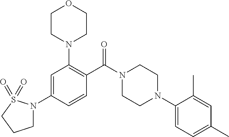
C1=C(N2CCCS2(=O)=O)C=CC(C(N2CCN(C3=CC=C(C)C=C3C)CC2)=O)=C1N1CCOCC1
